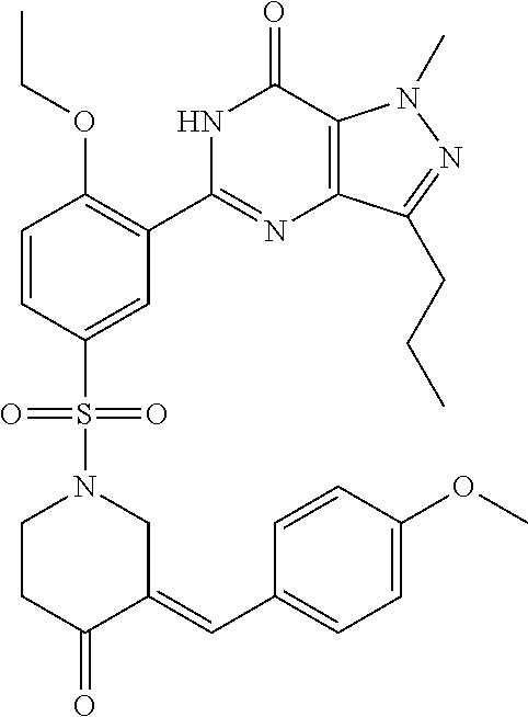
C1=CC(S(=O)(=O)N2CCC(=O)C(=CC3=CC=C(OC)C=C3)C2)=CC(C2=NC3=C(C(=O)N2)N(C)N=C3CCC)=C1OCC
